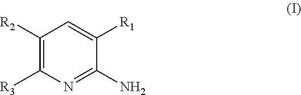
C1([R2])=C([R3])N=C(N)C([R1])=C1
